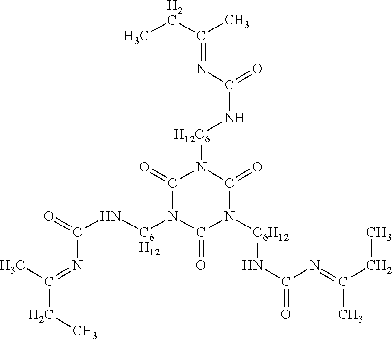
CCC(C)=NC(N[H12C6]N1C(=O)N([C6H12]NC(=O)N=C(C)CC)C(=O)N([C6H12]NC(N=C(C)CC)=O)C1=O)=O
